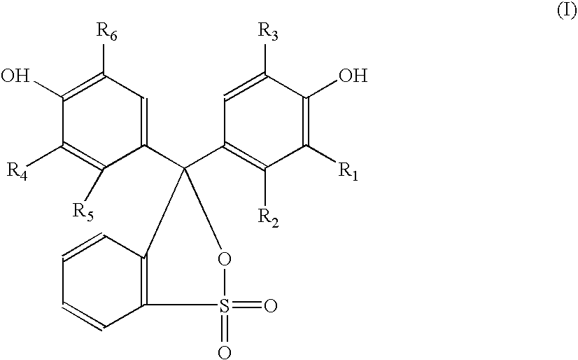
C1(C2(C3=C([R2])C([R1])=C(O)C([R3])=C3)C3=C(S(=O)(=O)O2)C=CC=C3)=CC([R6])=C(O)C([R4])=C1[R5]
